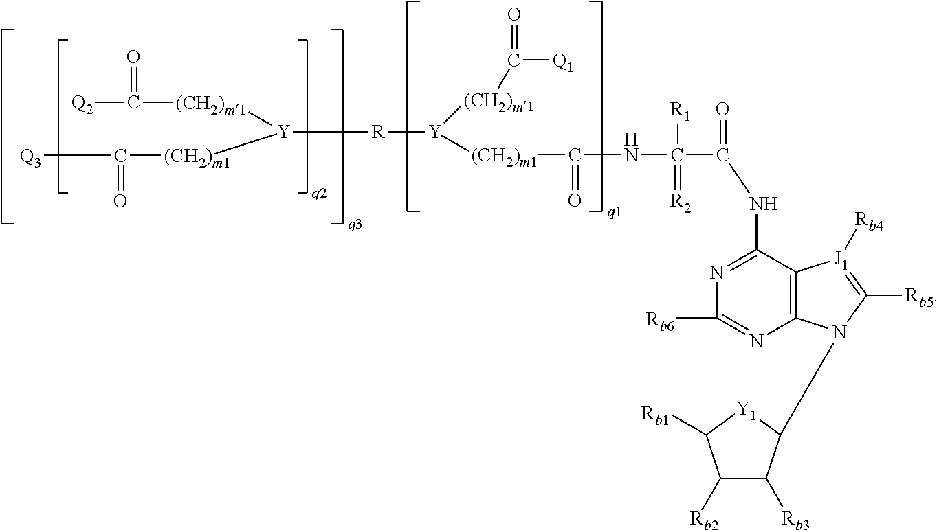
C1([Rb2])C([Rb3])C(N2C3=C(C(NC(C(NC([(CH2)m1][Y]([R][Y]([(CH2)m1]C([Q2])=O)[(CH2)m1]C(=O)[Q3])[(CH2)m1]C([Q1])=O)=O)([R1])=[R2])=O)=NC([Rb6])=N3)[J1]([Rb4])=C2[Rb5])[Y1]C1[Rb1]
